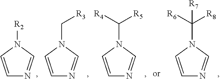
C1=CN([R2])C=N1.C1=CN(C[R3])C=N1.C1=CN(C([R5])[R4])C=N1.C1=CN(C([R8])([R6])[R7])C=N1
